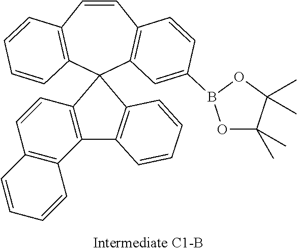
C1=CC2=C(C3(C4=C1C=CC(B1OC(C)(C)C(C)(C)O1)=C4)C1=C(C4=C(C=C1)C=CC=C4)C1=C3C=CC=C1)C=CC=C2
